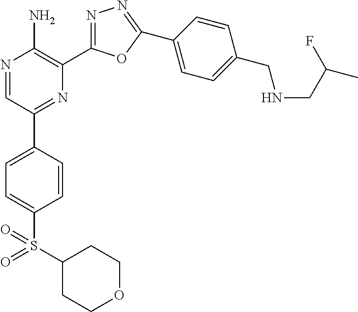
N1=CC(C2=CC=C(S(=O)(C3CCOCC3)=O)C=C2)=NC(C2=NN=C(C3=CC=C(CNCC(F)C)C=C3)O2)=C1N
